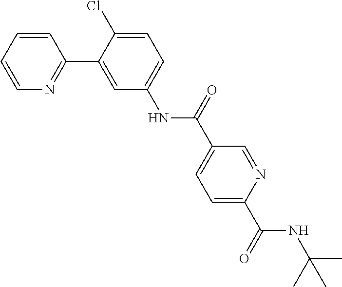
C1=CC=CN=C1C1=CC(NC(C2=CC=C(C(NC(C)(C)C)=O)N=C2)=O)=CC=C1Cl
